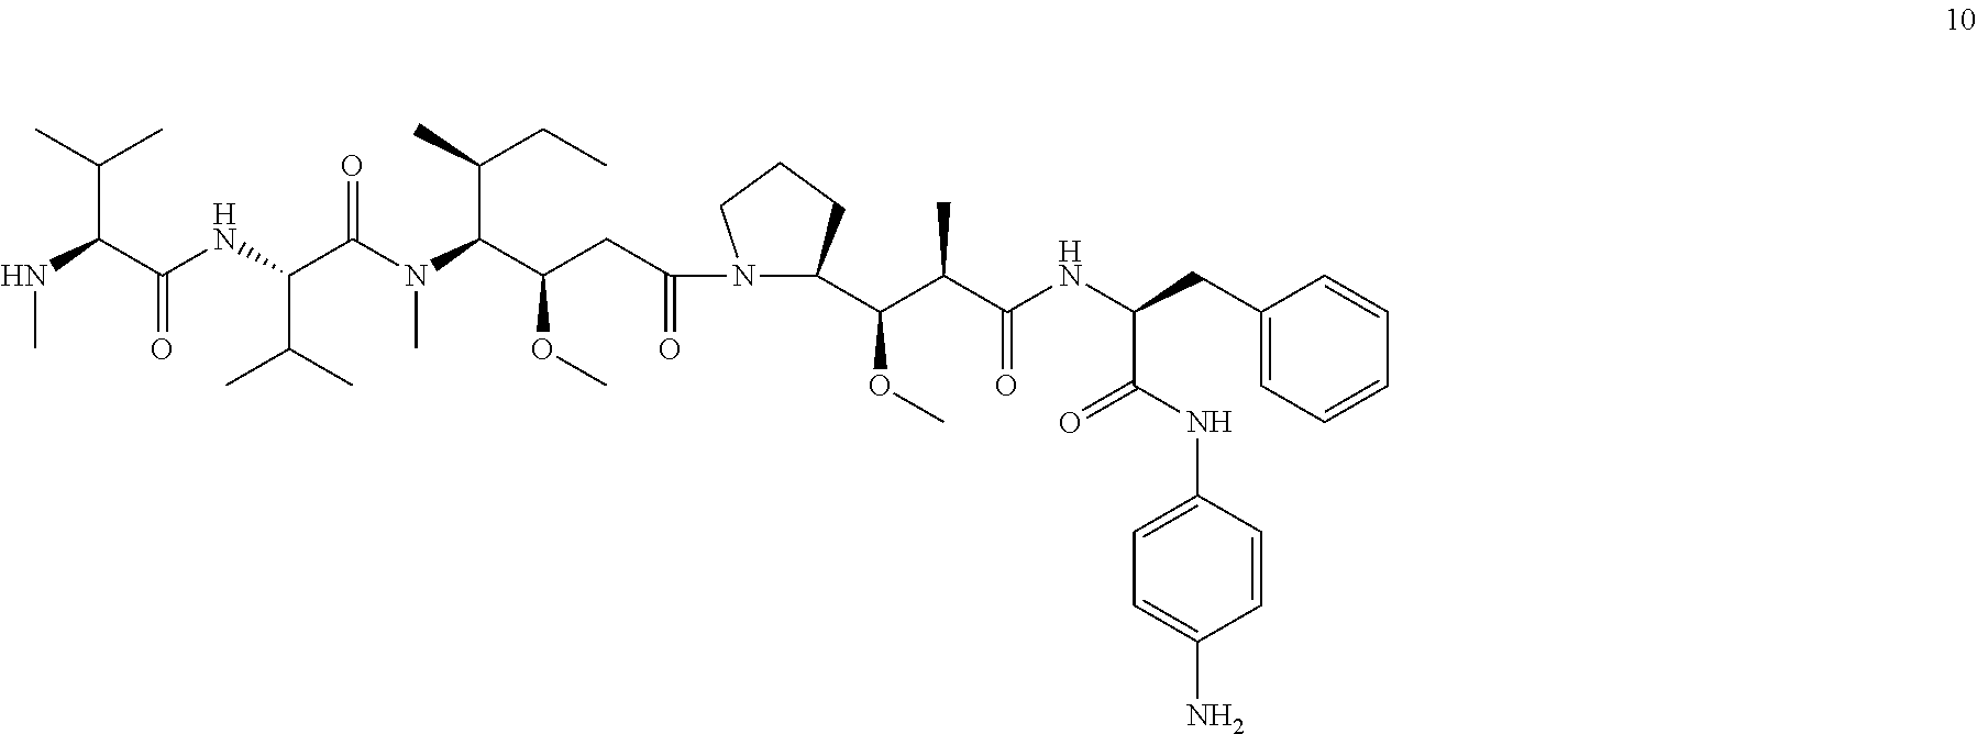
N(C(C(NC(C(N(C(C(CC(=O)N1C(C(C(C(=O)NC(CC2=CC=CC=C2)C(NC2=CC=C(N)C=C2)=O)C)OC)CCC1)OC)C(CC)C)C)=O)C(C)C)=O)C(C)C)C
